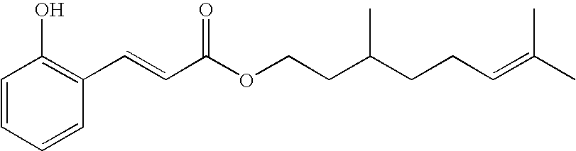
C1=CC=CC(C=CC(OCCC(CCC=C(C)C)C)=O)=C1O
